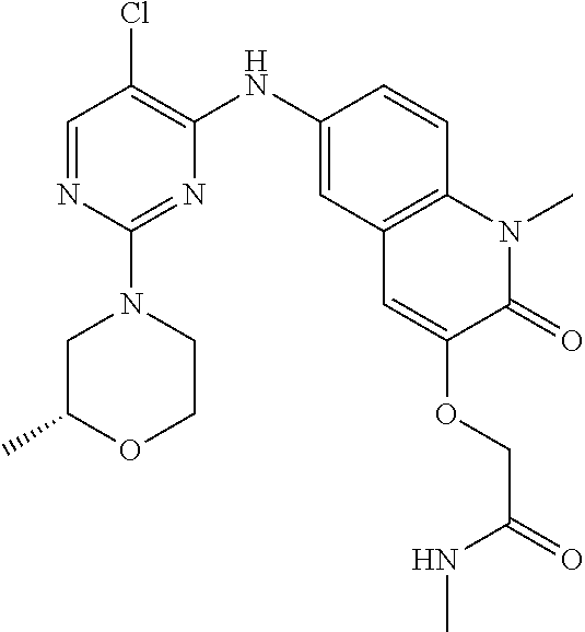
C1=NC(N2CCOC(C)C2)=NC(NC2=CC3=C(C=C2)N(C)C(=O)C(OCC(NC)=O)=C3)=C1Cl
